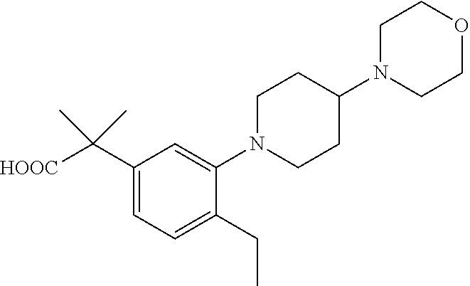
C1(C([HOOC])(C)C)=CC=C(CC)C(N2CCC(N3CCOCC3)CC2)=C1
